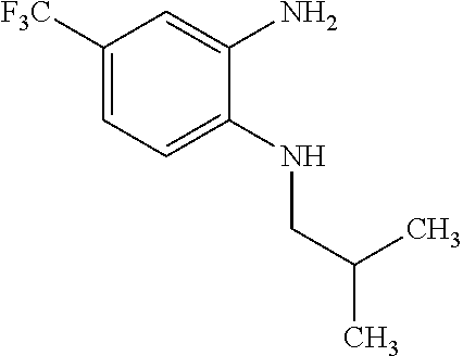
C1([F3C])=CC=C(NCC(C)C)C(N)=C1
